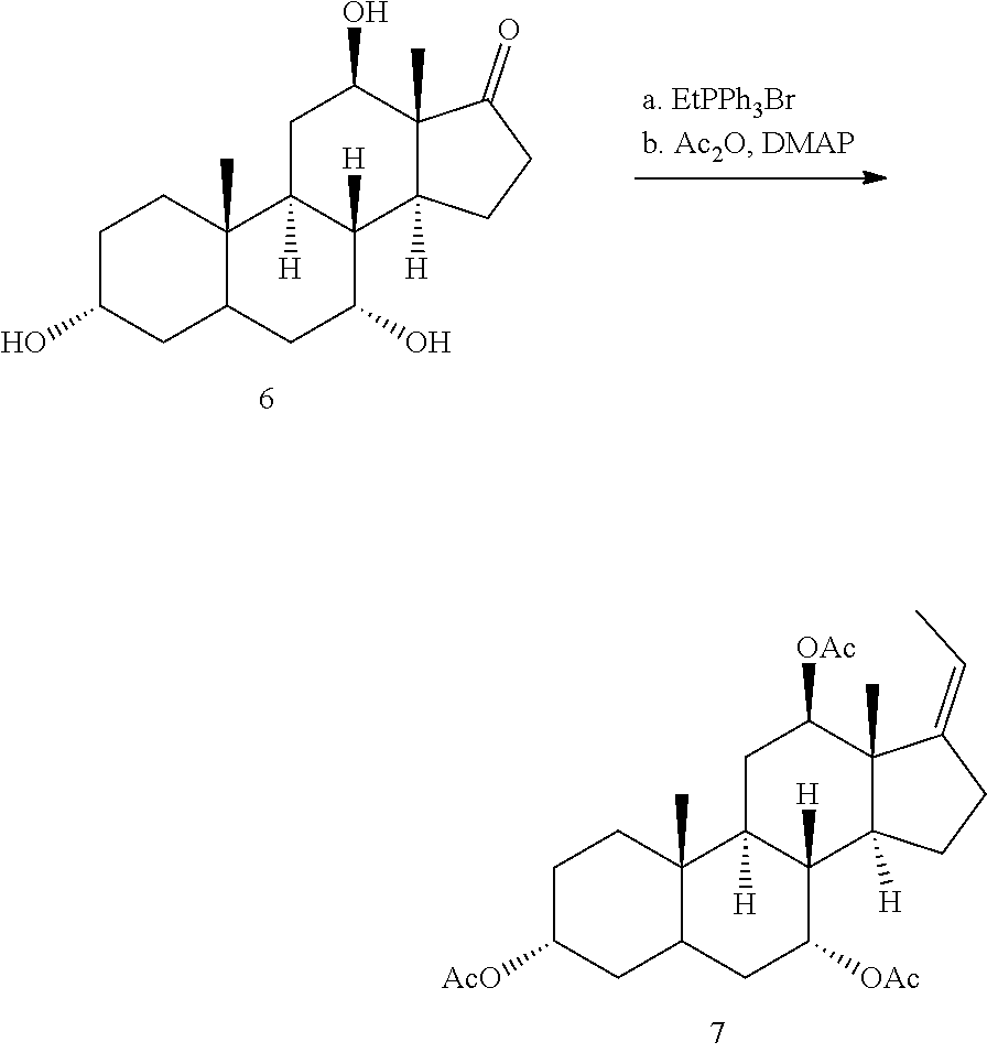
C12(C)C(=CC)CCC1([H])C1([H])C([OAc])CC3C(C)(C1([H])CC2[OAc])CCC([AcO])C3.C12(C)C(=O)CCC1([H])C1([H])C(O)CC3C(C)(C1([H])CC2O)CCC(O)C3
